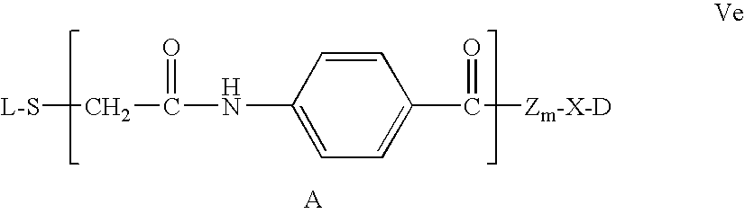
[L-S]CC(NC1=CC=C(C([Zm-X-D])=O)C=C1)=O
